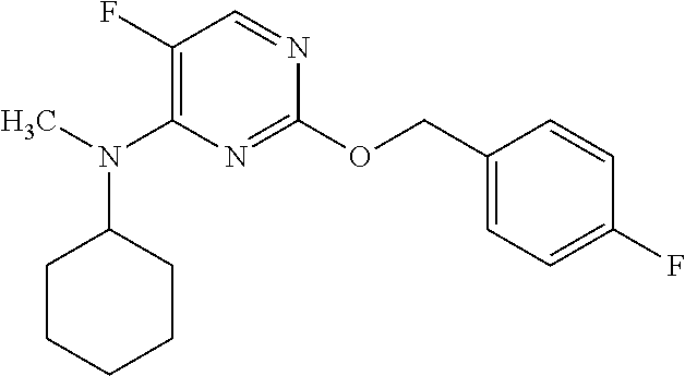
C1(F)=CC=C(COC2=NC(N(C)C3CCCCC3)=C(F)C=N2)C=C1
